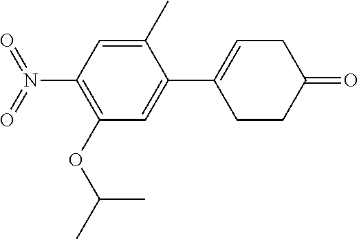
C1(C)=CC(N(=O)=O)=C(OC(C)C)C=C1C1=CCC(=O)CC1
